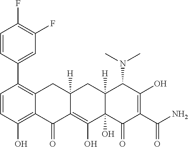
C1=CC(O)=C2C(=C1C1=CC(F)=C(F)C=C1)CC1([H])C(=C(O)C3(O)C([H])(C1)C(N(C)C)C(O)=C(C(N)=O)C3=O)C2=O
